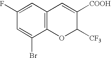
C12=C(C=C(F)C=C1Br)C=C([COOH])C([CF3])O2
